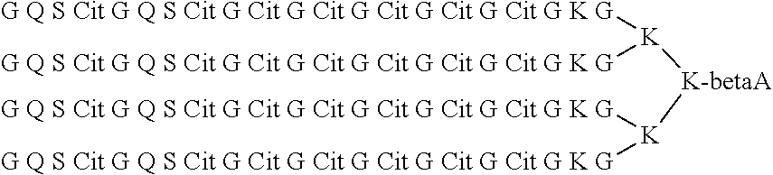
[K]([G Q S Cit G Q S Cit G Cit G Cit G Cit G Cit G Cit G K G])([G Q S Cit G Q S Cit G Cit G Cit G Cit G Cit G Cit G K G])[K-betaA][K]([G Q S Cit G Q S Cit G Cit G Cit G Cit G Cit G Cit G K G])[G Q S Cit G Q S Cit G Cit G Cit G Cit G Cit G Cit G K G]
